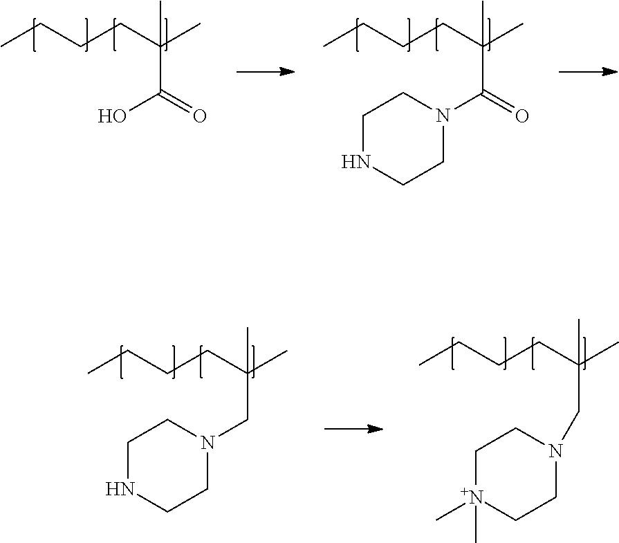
CCCCC(C)(C(=O)O)C.CCCCC(C)(C(=O)N1CCNCC1)C.CCCCC(C)(CN1CCNCC1)C.CCCCC(C)(CN1CC[N+](C)(C)CC1)C
